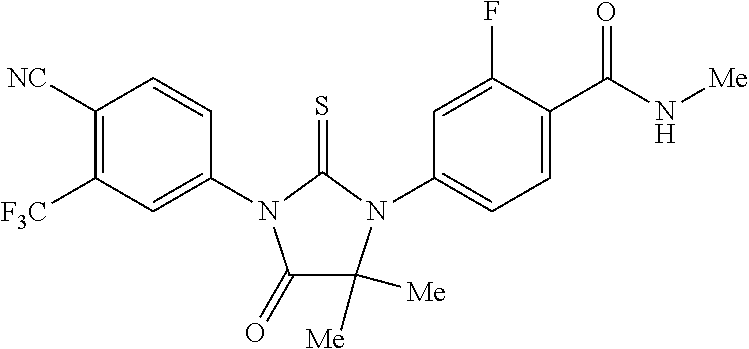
C1(=O)C([Me])([Me])N(C2=CC=C(C(N[Me])=O)C(F)=C2)C(=S)N1C1=CC([F3C])=C([NC])C=C1
